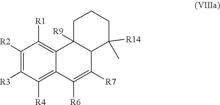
C1([R2])=C([R3])C([R4])=C2C(=C1[R1])C1([R9])C(C([R7])=C2[R6])C([R14])(C)CCC1
